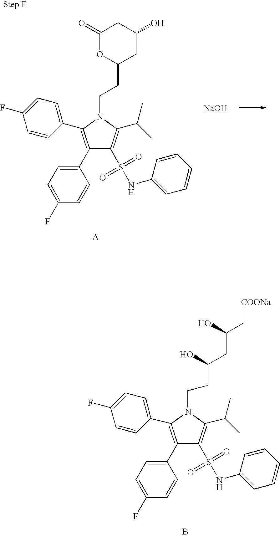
B.C1(C2=CC=C(F)C=C2)=C(C2=CC=C(F)C=C2)N(CCC(CC(C[COONa])O)O)C(C(C)C)=C1S(=O)(=O)NC1=CC=CC=C1.[NaOH].C1(C2=CC=C(F)C=C2)=C(C2=CC=C(F)C=C2)N(CCC2CC(O)CC(=O)O2)C(C(C)C)=C1S(NC1=CC=CC=C1)(=O)=O
